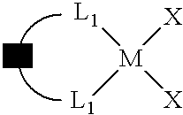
[L1][M]([X])([L1])[X]
